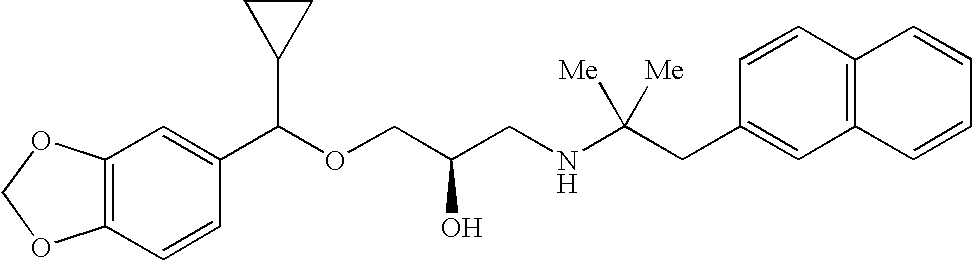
C12=C(C=CC(C(OCC(CNC(CC3=CC4=C(C=C3)C=CC=C4)([Me])[Me])O)C3CC3)=C1)OCO2
